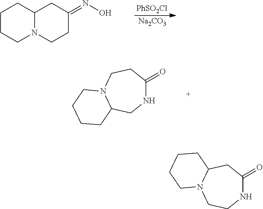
[PhSO2Cl].[Na2CO3].C1CCN2C(C1)CC(=NO)CC2.N1C(=O)CCN2C(C1)CCCC2.N1C(=O)CC2N(CC1)CCCC2
